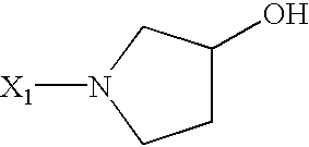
C1C(O)CN([X1])C1
